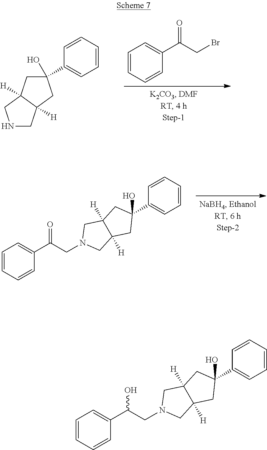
N1CC2([H])C([H])(C1)CC(C1=CC=CC=C1)(O)C2.C1=CC=CC(C(CBr)=O)=C1.C1=CC=CC(C(CN2CC3([H])C([H])(C2)CC(C2=CC=CC=C2)(O)C3)=O)=C1.C1=CC=CC(C(CN2CC3([H])C([H])(C2)CC(C2=CC=CC=C2)(O)C3)O)=C1
